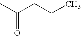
C(C(C)=O)CC
